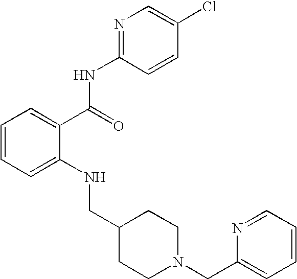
C1=CC=C(NCC2CCN(CC3=CC=CC=N3)CC2)C(C(NC2=NC=C(Cl)C=C2)=O)=C1
